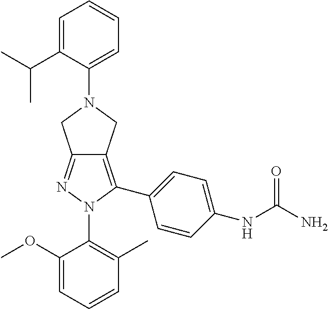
C1(OC)=CC=CC(C)=C1N1C(C2=CC=C(NC(N)=O)C=C2)=C2C(=N1)CN(C1=CC=CC=C1C(C)C)C2
